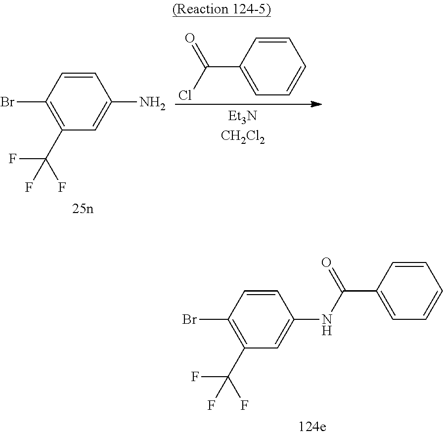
BrC1=C(C(F)(F)F)C=C(N)C=C1.ClC(=O)C1=CC=CC=C1.BrC1=C(C(F)(F)F)C=C(NC(C2=CC=CC=C2)=O)C=C1
